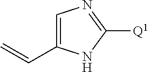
C1=C(C=C)NC([Q1])=N1
